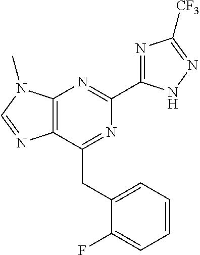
C12=C(C(CC3=CC=CC=C3F)=NC(C3=NC([CF3])=NN3)=N1)N=CN2C
